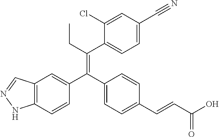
C12=C(C=CC(C(C3=CC=C(C=CC(O)=O)C=C3)=C(CC)C3=CC=C(C#N)C=C3Cl)=C1)NN=C2
